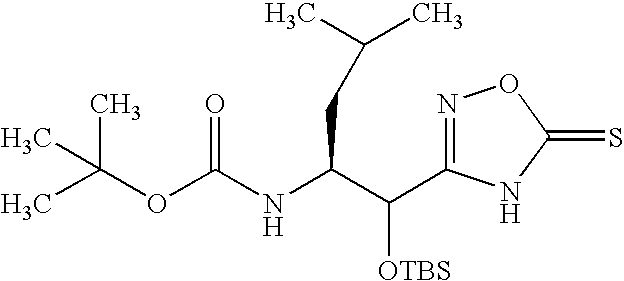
C(OC(NC(C([OTBS])C1=NOC(=S)N1)CC(C)C)=O)(C)(C)C
